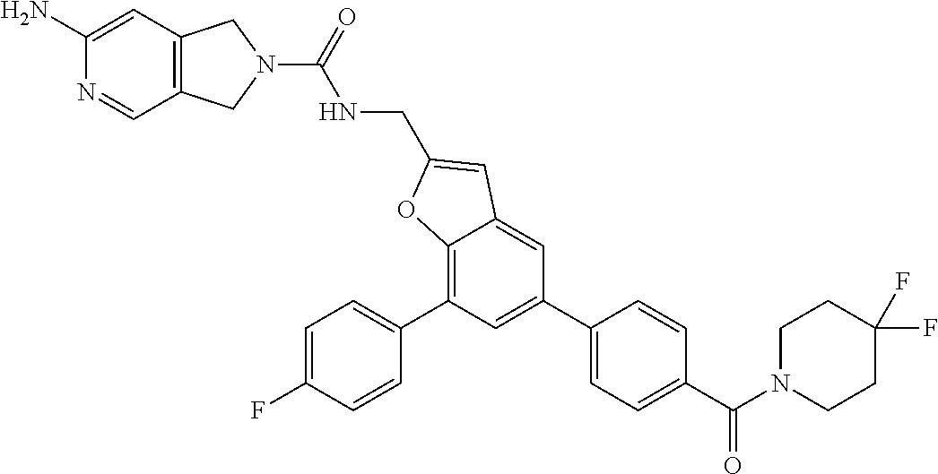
C12=C(C=C(N)N=C1)CN(C(=O)NCC1=CC3=CC(C4=CC=C(C(N5CCC(F)(F)CC5)=O)C=C4)=CC(C4=CC=C(F)C=C4)=C3O1)C2
